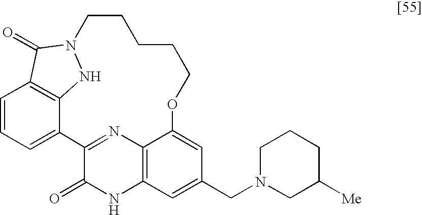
C1=CC=C2C3=C1C(=O)N(N3)CCCCCOC1=CC(CN3CC([Me])CCC3)=CC3=C1N=C2C(=O)N3
